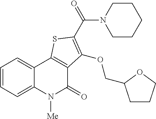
C1=CC=C2C(=C1)C1=C(C(=O)N2[Me])C(OCC2CCCO2)=C(C(=O)N2CCCCC2)S1
